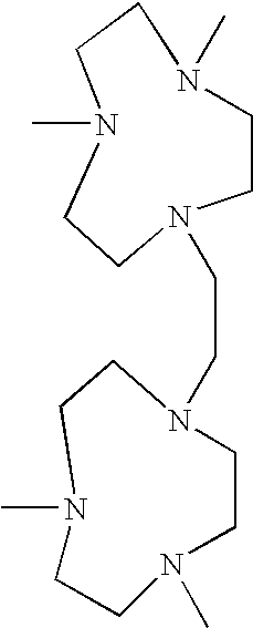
N1(CCN2CCN(C)CCN(C)CC2)CCN(C)CCN(C)CC1
